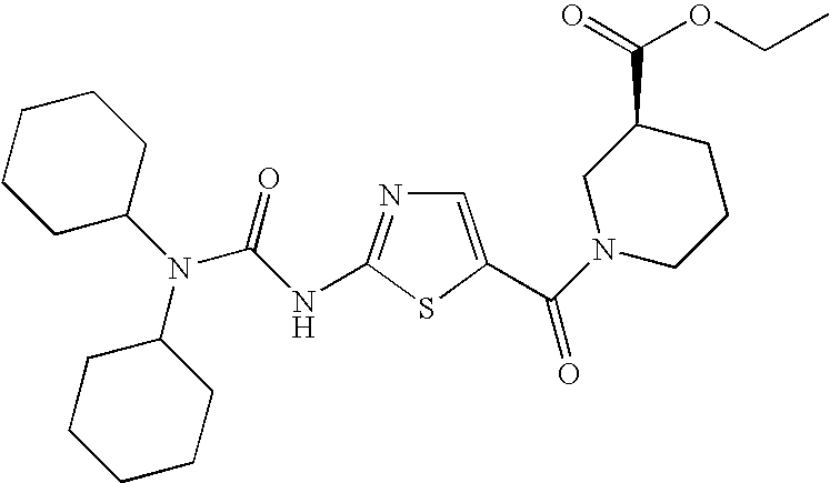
C1=C(C(=O)N2CCCC(C(=O)OCC)C2)SC(NC(N(C2CCCCC2)C2CCCCC2)=O)=N1
